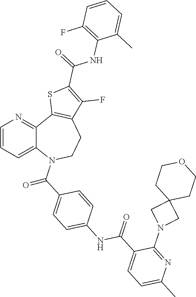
C(=O)(C1=CC=C(NC(=O)C2=CC=C(C)N=C2N2CC3(C2)CCOCC3)C=C1)N1C2=CC=CN=C2C2=C(CC1)C(F)=C(C(NC1=C(F)C=CC=C1C)=O)S2
